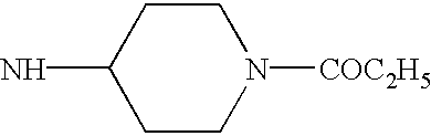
C1CN([COC2H5])CCC1N
